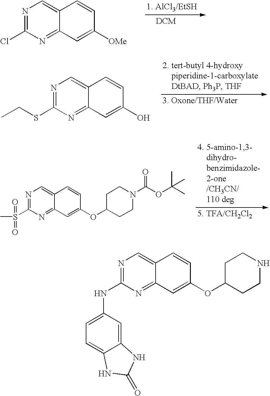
N1=C(Cl)N=C2C(=C1)C=CC([OMe])=C2.N1=C(SCC)N=C2C(=C1)C=CC(O)=C2.N1=C(S(C)(=O)=O)N=C2C(=C1)C=CC(OC1CCN(C(OC(C)(C)C)=O)CC1)=C2.N1=C(NC2=CC=C3C(=C2)NC(=O)N3)N=C2C(=C1)C=CC(OC1CCNCC1)=C2
